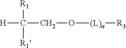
[H]C([R1])([R1])CO[(L)n][R3]
